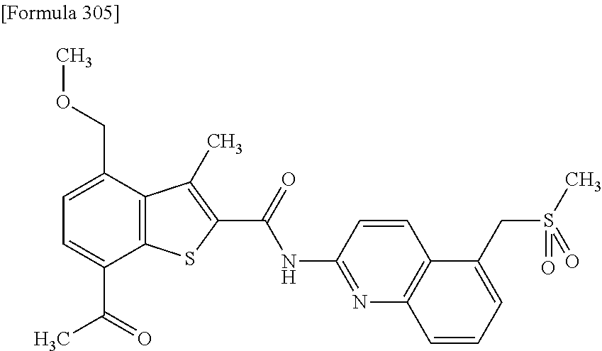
C1=C(C(=O)C)C2=C(C(COC)=C1)C(C)=C(C(=O)NC1=NC3=C(C=C1)C(CS(C)(=O)=O)=CC=C3)S2
